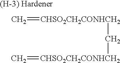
C=[CHSO2CH2CONHCH2]C[CHSO2CH2CONHCH2]=C
